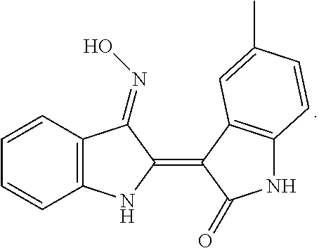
C1=CC=CC2=C1C(=NO)C(=C1C(=O)NC3=C1C=C(C)C=C3)N2
